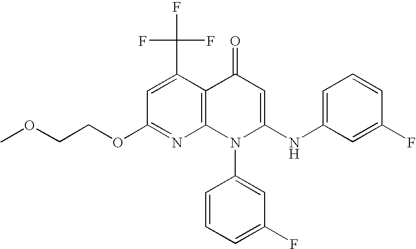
C1(OCCOC)=NC2=C(C(C(F)(F)F)=C1)C(=O)C=C(NC1=CC=CC(F)=C1)N2C1=CC(F)=CC=C1
